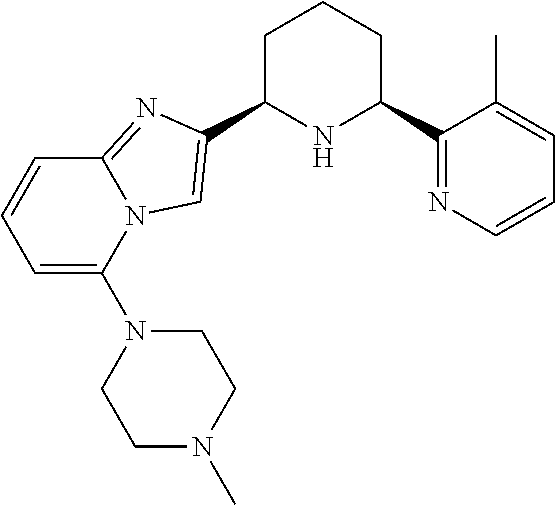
C1C(C2=CN3C(=N2)C=CC=C3N2CCN(C)CC2)NC(C2=NC=CC=C2C)CC1
